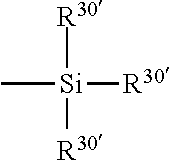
C[Si]([R30])([R30])[R30]
